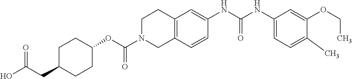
C1C(CC(O)=O)CCC(OC(N2CC3=C(CC2)C=C(NC(NC2=CC=C(C)C(OCC)=C2)=O)C=C3)=O)C1
